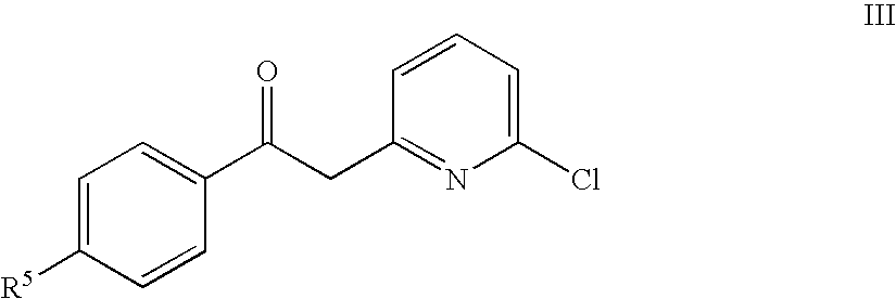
C1=C([R5])C=CC(C(=O)CC2=NC(Cl)=CC=C2)=C1
